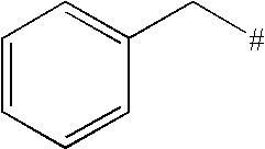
C1=CC=CC(C[#])=C1
